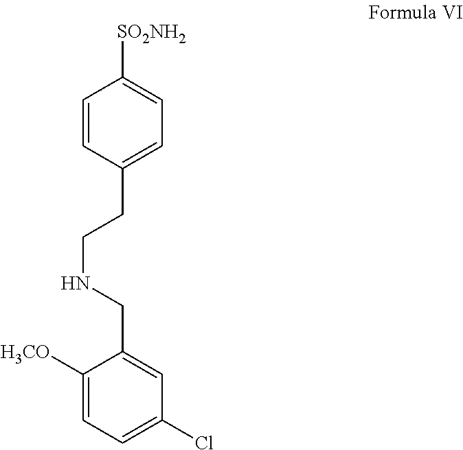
C1=CC(CCNCC2=CC(Cl)=CC=C2[H3CO])=CC=C1[SO2NH2]
